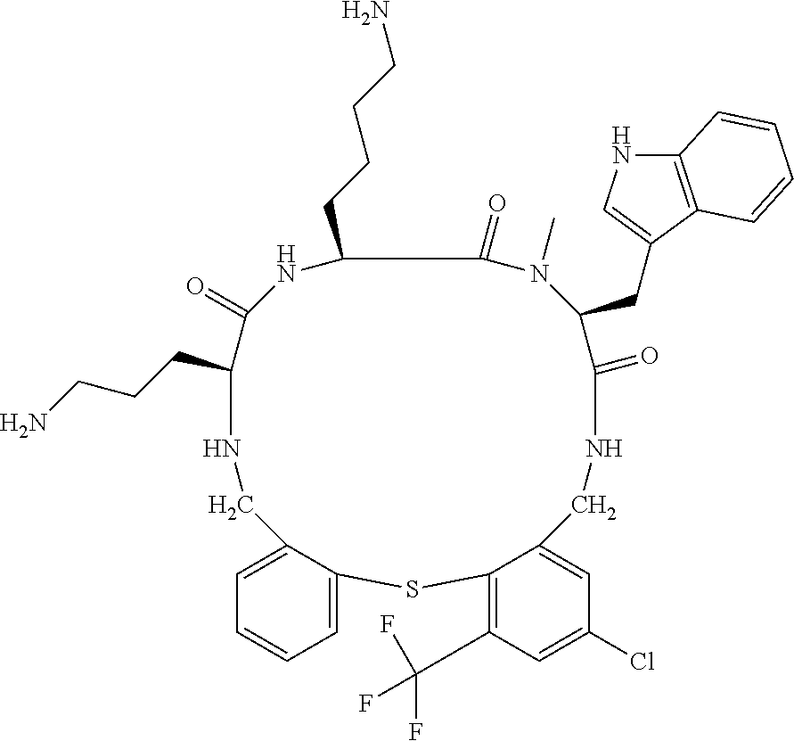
C1(CCCCN)NC(=O)C(CCCN)NCC2=CC=CC=C2SC2=C(C(F)(F)F)C=C(Cl)C=C2CNC(=O)C(CC2=CNC3=C2C=CC=C3)N(C)C1=O
